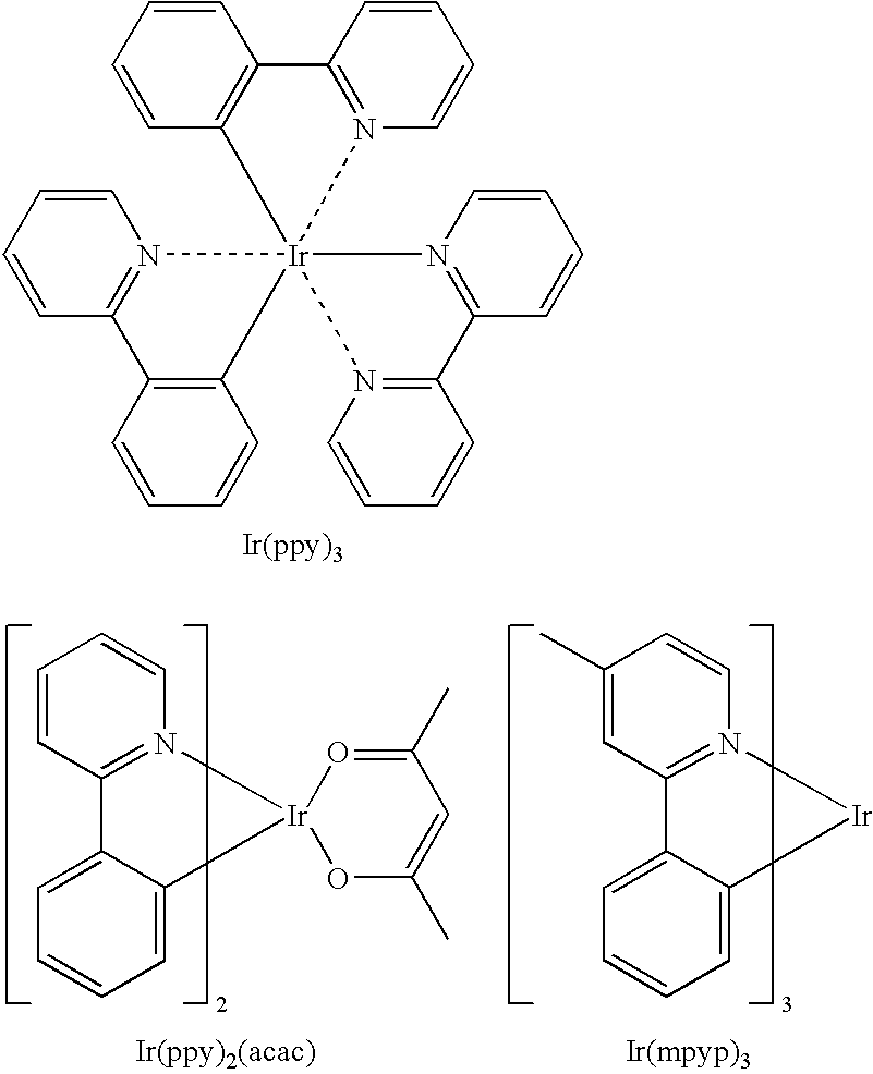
C1=CC2=N(C=C1)[Ir]13(C4=C2C=CC=C4)(N2=C(C4=N1C=CC=C4)C=CC=C2)C1=C(C=CC=C1)C1=N3C=CC=C1.C1=CC=CN2=C1C1=CC=CC=C1[Ir]21OC(C)=CC(C)=O1.C1=C(C)C=CN2=C1C1=CC=CC=C1[Ir]2
